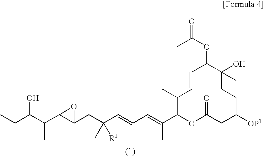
CCC(C(C1C(CC(C=CC=C(C)C2C(C)C=CC(OC(C)=O)C(O)(C)CCC([OP1])CC(=O)O2)(C)[R1])O1)C)O
